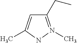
C1(CC)=N(C)NC(C)=C1
